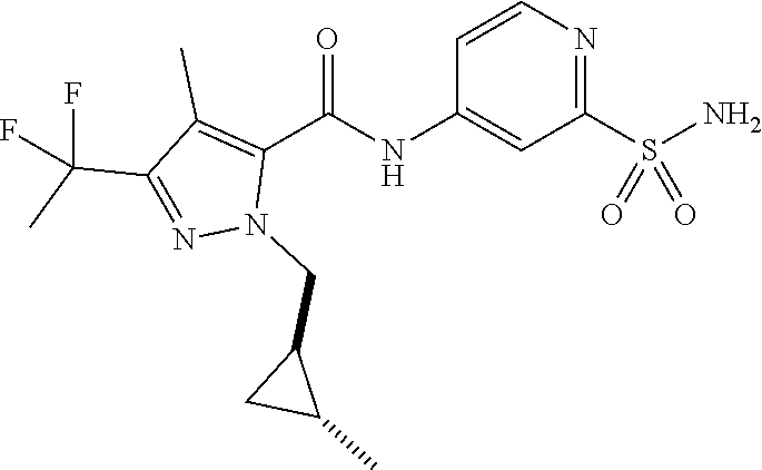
C1=CN=C(S(N)(=O)=O)C=C1NC(C1=C(C)C(C(C)(F)F)=NN1CC1CC1C)=O
